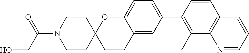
OCC(=O)N1CCC2(CC1)CCC1=CC(C3=C(C)C4=C(C=C3)C=CC=N4)=CC=C1O2
